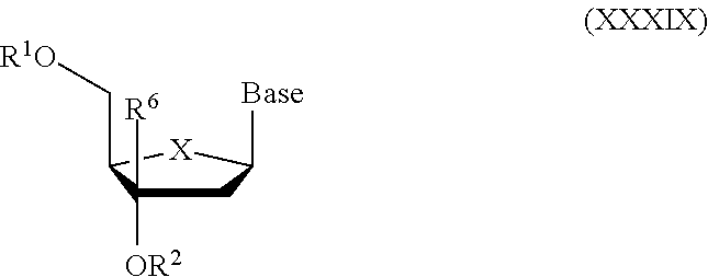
[Base]C1CC([R6])([OR2])C(C[R1O])[X]1
